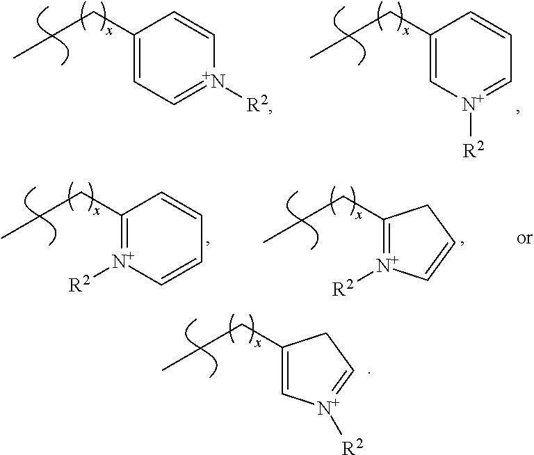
C1(CCC)=CC=[N+]([R2])C=C1.C1(CCC)=C[N+]([R2])=CC=C1.C1(CCC)=C[N+]([R2])=CC1.C1(CCC)=[N+]([R2])C=CC=C1.C1(CCC)=[N+]([R2])C=CC1
